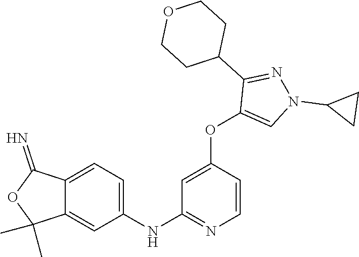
C1(NC2=NC=CC(OC3=CN(C4CC4)N=C3C3CCOCC3)=C2)=CC=C2C(=C1)C(C)(C)OC2=N
